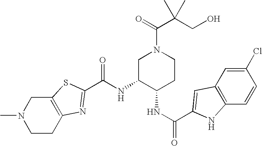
C12=C(CCN(C)C1)N=C(C(NC1C(NC(=O)C3=CC4=C(C=CC(Cl)=C4)N3)CCN(C(=O)C(CO)(C)C)C1)=O)S2
